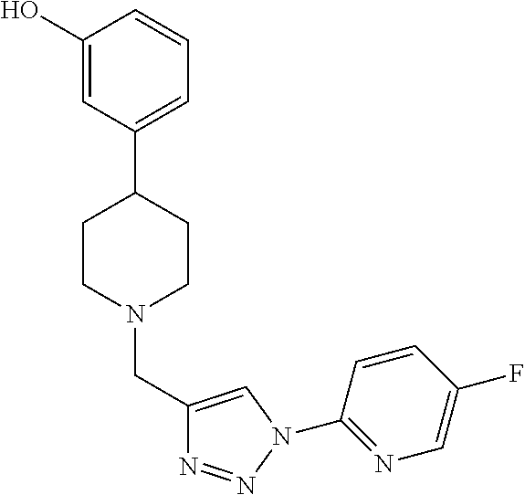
C1(O)=CC(C2CCN(CC3=CN(C4=NC=C(F)C=C4)N=N3)CC2)=CC=C1
